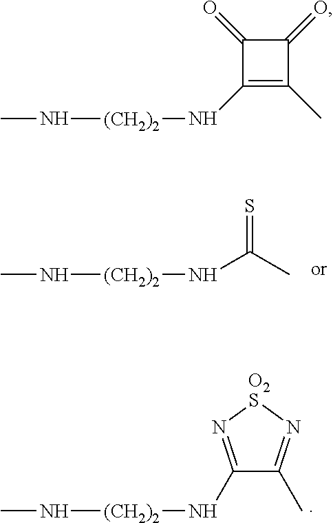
CN[(CH2)2]NC(C)=S.CN[(CH2)2]NC1=N[O2S]N=C1C.CN[(CH2)2]NC1=C(C)C(=O)C1=O
